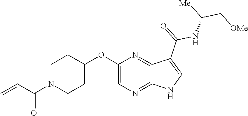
C1N(C(C=C)=O)CCC(OC2=CN=C3C(=N2)C(C(=O)NC(C[OMe])[Me])=CN3)C1
